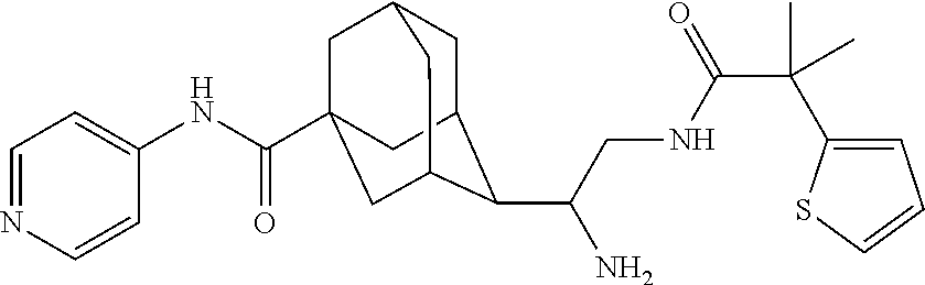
C1C2C(C(CNC(C(C)(C)C3=CC=CS3)=O)N)C3CC(C(NC4=CC=NC=C4)=O)(CC1C3)C2
